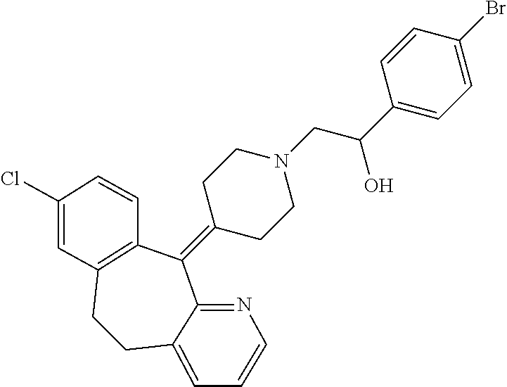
C1(Br)=CC=C(C(CN2CCC(=C3C4=C(CCC5=CC=CN=C35)C=C(Cl)C=C4)CC2)O)C=C1
